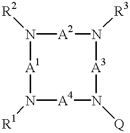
[R2]N1[A2]N([R3])[A3]N([Q])[A4]N([R1])[A1]1
